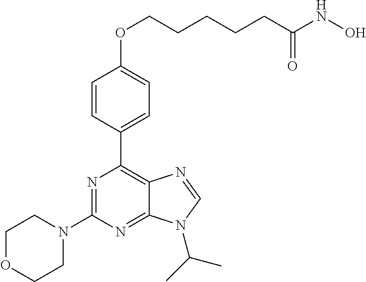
C1=CC(C2=C3C(=NC(N4CCOCC4)=N2)N(C(C)C)C=N3)=CC=C1OCCCCCC(NO)=O
